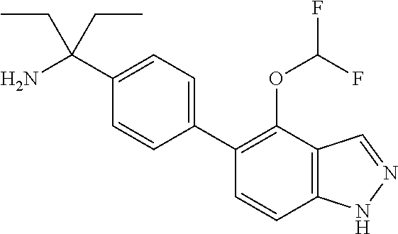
C1(C2=C(OC(F)F)C3=C(C=C2)NN=C3)=CC=C(C(N)(CC)CC)C=C1
